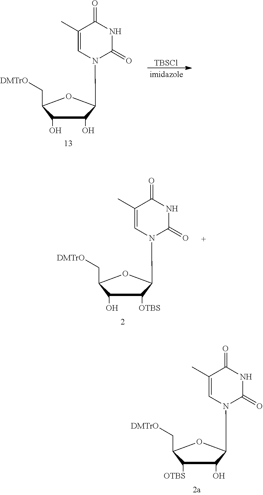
C1(O)C(O)C(N2C=C(C)C(=O)NC2=O)OC1C[DMTrO].[TBSCl].C1(O)C([OTBS])C(N2C=C(C)C(=O)NC2=O)OC1C[DMTrO].C1([OTBS])C(O)C(N2C=C(C)C(=O)NC2=O)OC1C[DMTrO]
